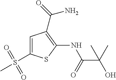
C(O)(C(=O)NC1=C(C(=O)N)C=C(S(C)(=O)=O)S1)(C)C
